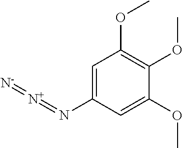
C1=C(N=[N+]=[N-])C=C(OC)C(OC)=C1OC
